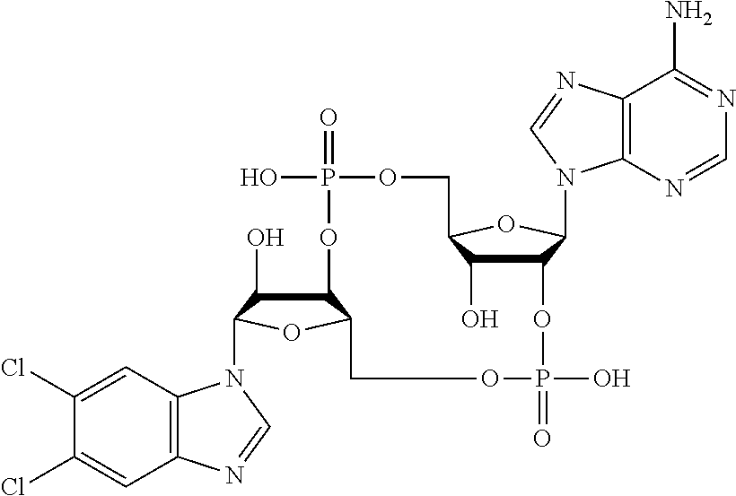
C12C(O)C(N3C4=C(C=C(Cl)C(Cl)=C4)N=C3)OC1COP(=O)(O)OC1C(O)C(OC1N1C3=C(C(N)=NC=N3)N=C1)COP(=O)(O)O2
